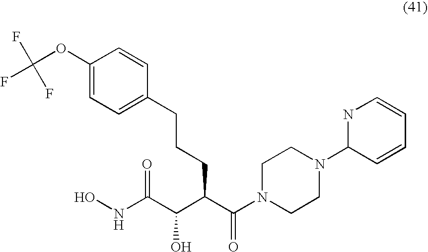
ONC(C(C(C(N1CCN(C2NC=CC=C2)CC1)=O)CCCC1=CC=C(OC(F)(F)F)C=C1)O)=O
